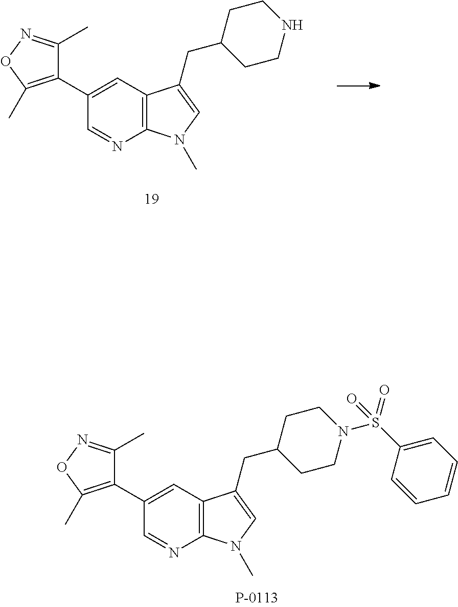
C1(C2=C(C)ON=C2C)=CC2=C(N=C1)N(C)C=C2CC1CCNCC1.C1(C2=C(C)ON=C2C)=CC2=C(N=C1)N(C)C=C2CC1CCN(S(C2=CC=CC=C2)(=O)=O)CC1
